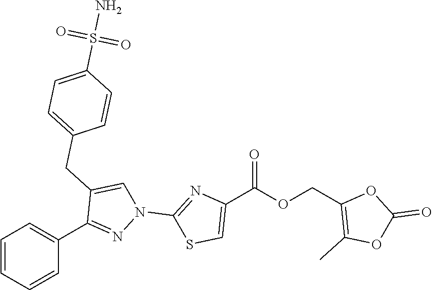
C1=CC=CC(C2=NN(C3=NC(C(OCC4=C(C)OC(=O)O4)=O)=CS3)C=C2CC2=CC=C(S(N)(=O)=O)C=C2)=C1
